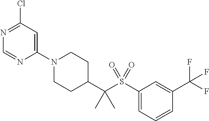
C1(N2CCC(C(S(C3=CC=CC(C(F)(F)F)=C3)(=O)=O)(C)C)CC2)=CC(Cl)=NC=N1
